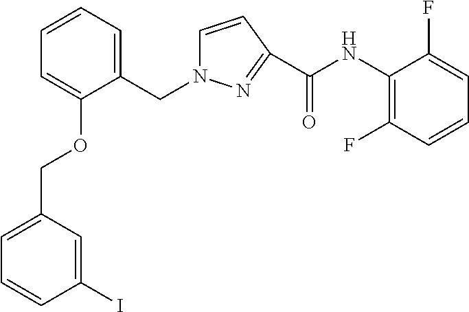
C1(CN2C=CC(C(NC3=C(F)C=CC=C3F)=O)=N2)=CC=CC=C1OCC1=CC=CC(I)=C1
